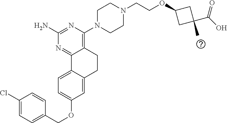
C1(N)=NC(N2CCN(CCOC3CC(C(O)=O)(C)C3)CC2)=C2C(=N1)C1=CC=C(OCC3=CC=C(Cl)C=C3)C=C1CC2
